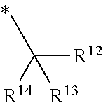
CC([R14])([R12])[R13]
